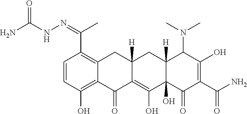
C1=CC(O)=C2C(=C1C(C)=NNC(N)=O)CC1([H])C(=C(O)C3(O)C([H])(C1)C(N(C)C)C(O)=C(C(N)=O)C3=O)C2=O
